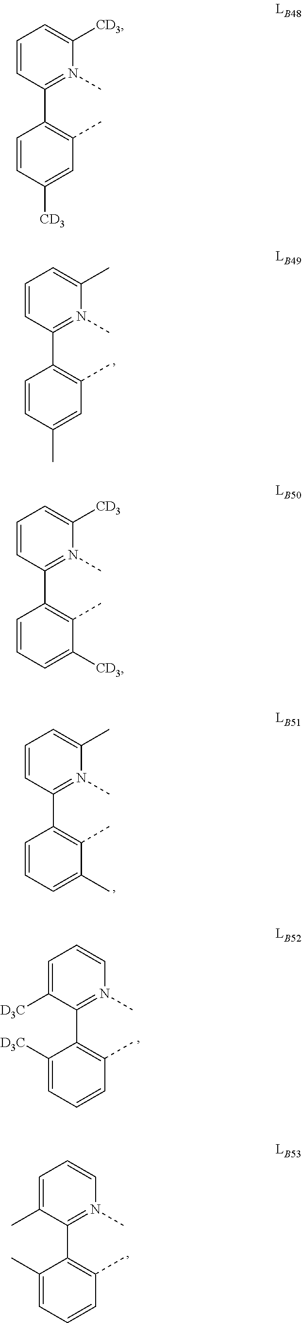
C1=CC(C2=C(C)C=C(C)C=C2)=N(C)C(C)=C1.C1=CC(C2=C(C)C(C)=CC=C2)=N(C)C(C)=C1.C1=C([D3C])C(C2=C(C)C=CC=C2[D3C])=N(C)C=C1.C1=C(C)C(C2=C(C)C=CC=C2C)=N(C)C=C1.C1=CC(C2=C(C)C=C([CD3])C=C2)=N(C)C([CD3])=C1.C1=CC(C2=C(C)C([CD3])=CC=C2)=N(C)C([CD3])=C1
